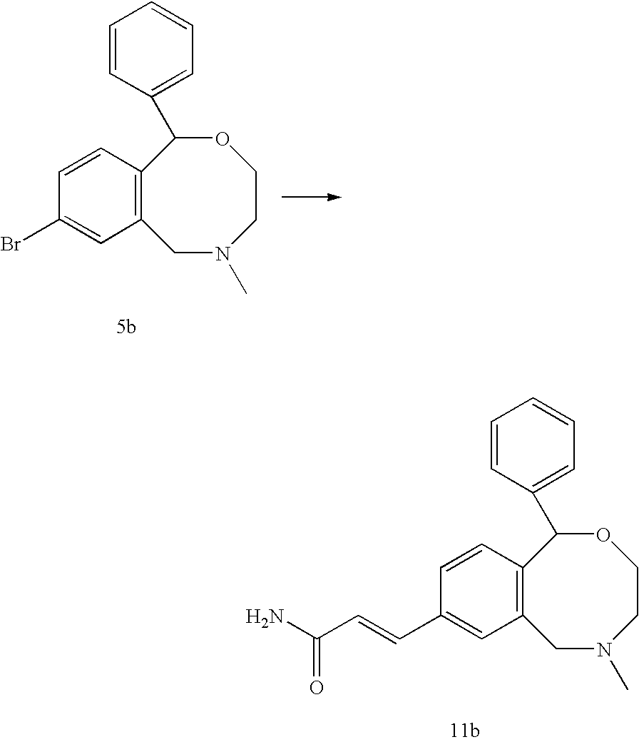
C1=CC2=C(C=C1Br)CN(C)CCOC2C1=CC=CC=C1.C1=CC2=C(C=C1C=CC(N)=O)CN(C)CCOC2C1=CC=CC=C1
